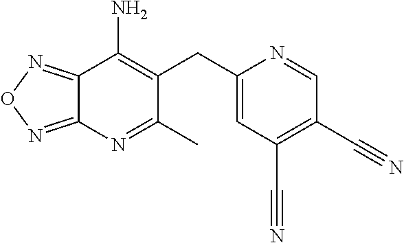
C12=NON=C1N=C(C)C(CC1=CC(C#N)=C(C#N)C=N1)=C2N
